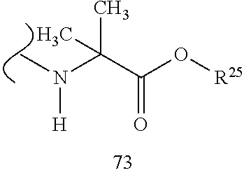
C(C(O[R25])=O)(C)(N([H])C)C
